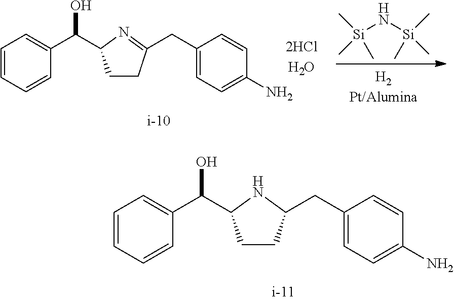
C1=CC=CC(C(O)C2CCC(CC3=CC=C(N)C=C3)=N2)=C1.[H2Pt/Alumina].[Si](N[Si](C)(C)C)(C)(C)C.C1=CC=CC(C(O)C2CCC(CC3=CC=C(N)C=C3)N2)=C1
